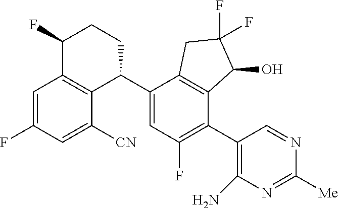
C1=C(F)C=C([CN])C2=C1C(F)CCC2C1=CC(F)=C(C2=C(N)N=C([Me])N=C2)C2=C1CC(F)(F)C2O
